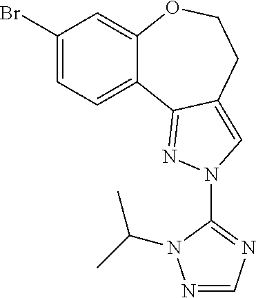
C1(Br)=CC=C2C(=C1)OCCC1=CN(C3=NC=NN3C(C)C)N=C21
